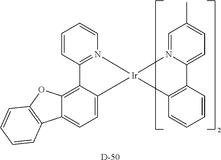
C1=CC2=N(C=C1)[Ir]1(C3=CC=C4C(=C23)OC2=C4C=CC=C2)N2=CC(C)=CC=C2C2=C1C=CC=C2.[D]
